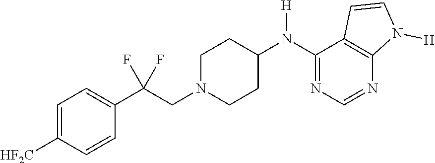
C1=C([HF2C])C=CC(C(CN2CCC(N(C3=NC=NC4=C3C=CN4[H])[H])CC2)(F)F)=C1
